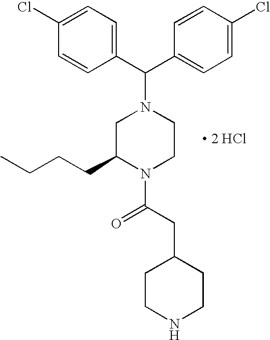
C(C1=CC=C(Cl)C=C1)(N1CC(CCCC)N(C(CC2CCNCC2)=O)CC1)C1=CC=C(Cl)C=C1.[ 2 HCl]
